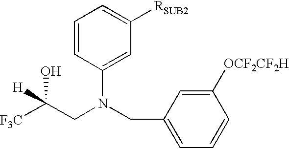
[F3C]C(CN(CC1=CC=CC([OCF2CF2H])=C1)C1=CC([RSUB2])=CC=C1)(O)[H]
